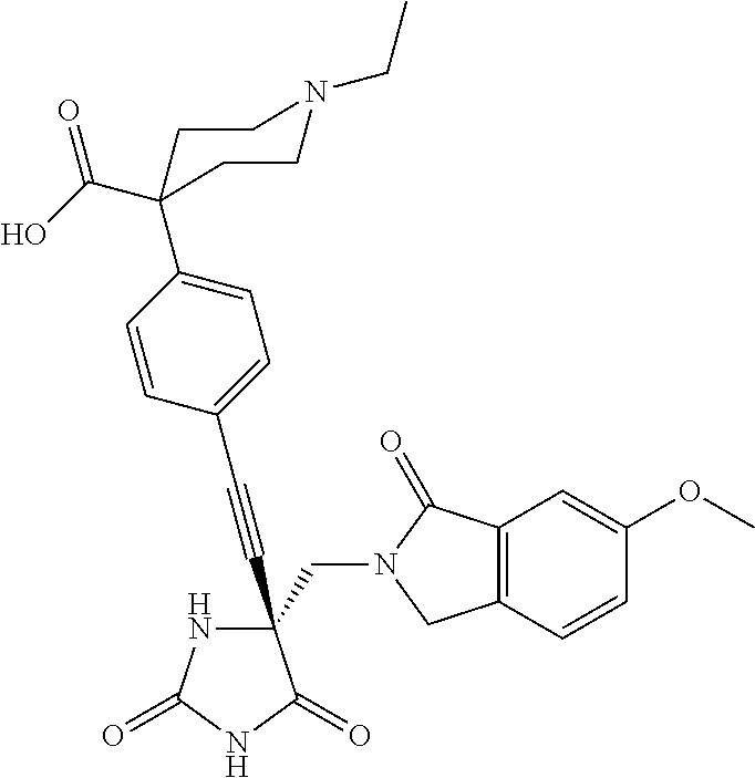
C(#CC1(CN2C(=O)C3=C(C2)C=CC(OC)=C3)NC(=O)NC1=O)C1=CC=C(C2(C(=O)O)CCN(CC)CC2)C=C1
